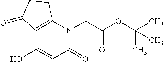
C12=C(C(O)=CC(=O)N1CC(OC(C)(C)C)=O)C(=O)CC2
